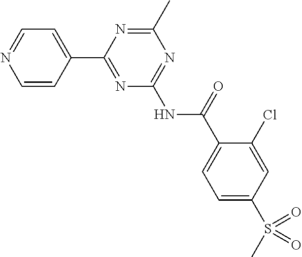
C1=CC(C2=NC(NC(=O)C3=CC=C(S(C)(=O)=O)C=C3Cl)=NC(C)=N2)=CC=N1
